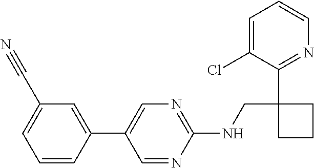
C1(NCC2(C3=NC=CC=C3Cl)CCC2)=NC=C(C2=CC(C#N)=CC=C2)C=N1
